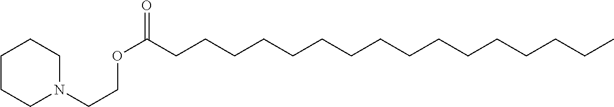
C(CCCCCC(OCCN1CCCCC1)=O)CCCCCCCCCC
